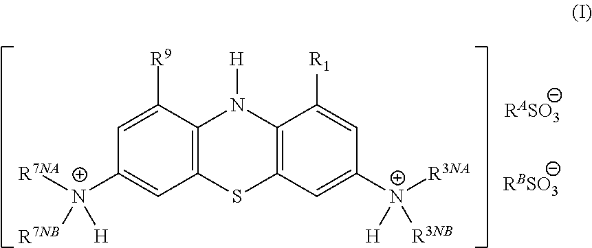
C12=C(C([R9])=CC([N+]([R7NA])([R7NB])[H])=C1)N([H])C1=C(S2)C=C([N+]([R3NA])([H])[R3NB])C=C1[R1].[RBSO3]
